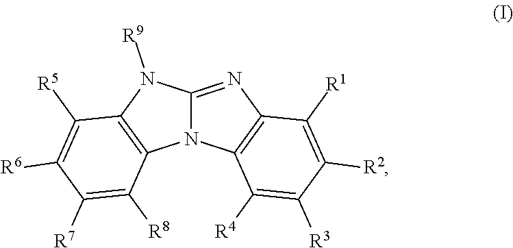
C12=NC3=C(N1C1=C(N2[R9])C([R5])=C([R6])C([R7])=C1[R8])C([R4])=C([R3])C([R2])=C3[R1]
